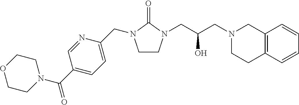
C1CN(CC(CN2CCC3=C(C2)C=CC=C3)O)C(=O)N1CC1=CC=C(C(=O)N2CCOCC2)C=N1
